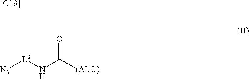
[[C19]].[N3][L2]NC([(ALG)])=O
